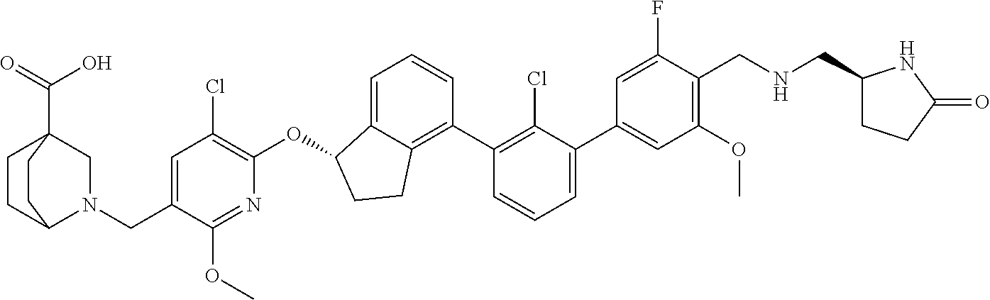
C(C1=CC(Cl)=C(OC2C3=CC=CC(C4=C(Cl)C(C5=CC(OC)=C(CNCC6CCC(=O)N6)C(F)=C5)=CC=C4)=C3CC2)N=C1OC)N1C2CCC(C(=O)O)(C1)CC2
